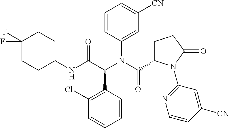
C1(Cl)=C(C(C(NC2CCC(F)(F)CC2)=O)N(C(C2CCC(=O)N2C2=NC=CC([CN])=C2)=O)C2=CC([CN])=CC=C2)C=CC=C1
